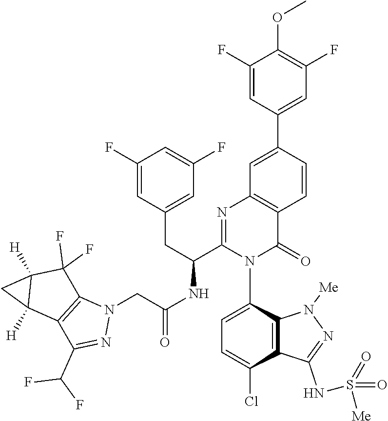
N1([Me])N=C(NS(=O)(=O)[Me])C2=C1C(N1C(C(CC3=CC(F)=CC(F)=C3)NC(CN3N=C(C(F)F)C4=C3C(F)(F)C3([H])C4([H])C3)=O)=NC3=C(C1=O)C=CC(C1=CC(F)=C(OC)C(F)=C1)=C3)=CC=C2Cl
